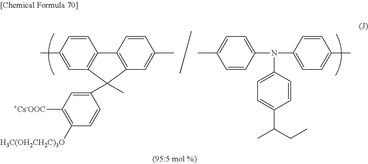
C1=C(C)C=CC2=C1C(C1=CC([+Cs-OOC])=C([H3C(OH2CH2C)3O])C=C1)(C)C1=C2C=CC(C)=C1.C1=CC(N(C2=CC=C(C(CC)C)C=C2)C2=CC=C(C)C=C2)=CC=C1C
